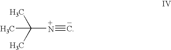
C([N+]#C)(C)(C)C
